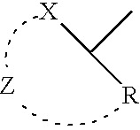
[X]C(C)[R]
